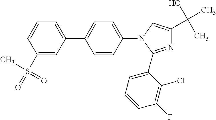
N1=C(C2=CC=CC(F)=C2Cl)N(C2=CC=C(C3=CC=CC(S(C)(=O)=O)=C3)C=C2)C=C1C(O)(C)C
